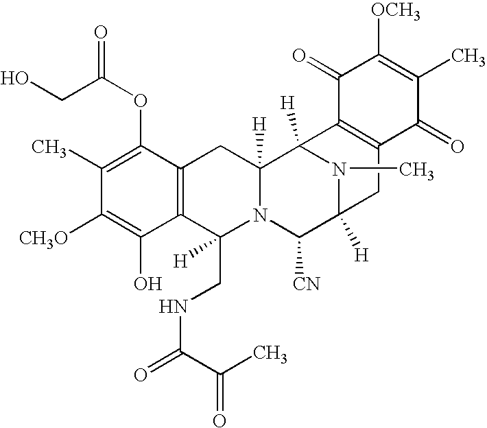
C1(C)=C(OC(=O)CO)C2=C(C(O)=C1[CH3O])C([H])(CNC(=O)C(C)=O)N1C([H])(C2)C2([H])N(C)C([H])(C1[CN])CC1=C2C(=O)C([OCH3])=C(C)C1=O
